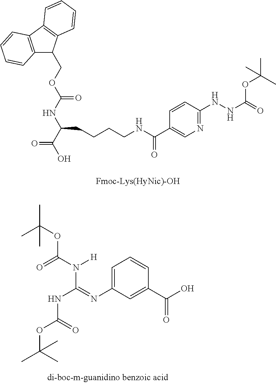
C1(COC(NC(C(O)=O)CCCCNC(C2=CN=C(NNC(OC(C)(C)C)=O)C=C2)=O)=O)C2=C(C3=C1C=CC=C3)C=CC=C2.CC(OC(NC(N(C(OC(C)(C)C)=O)[H])=NC1=CC=CC(C(O)=O)=C1)=O)(C)C
